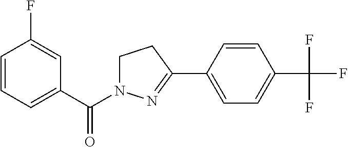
C1(C(F)(F)F)=CC=C(C2=NN(C(C3=CC=CC(F)=C3)=O)CC2)C=C1
